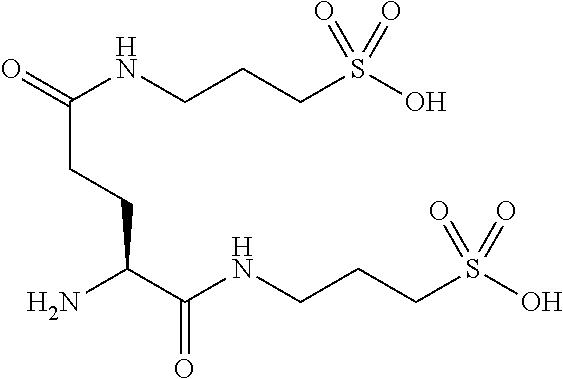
NC(C(NCCCS(O)(=O)=O)=O)CCC(NCCCS(O)(=O)=O)=O
